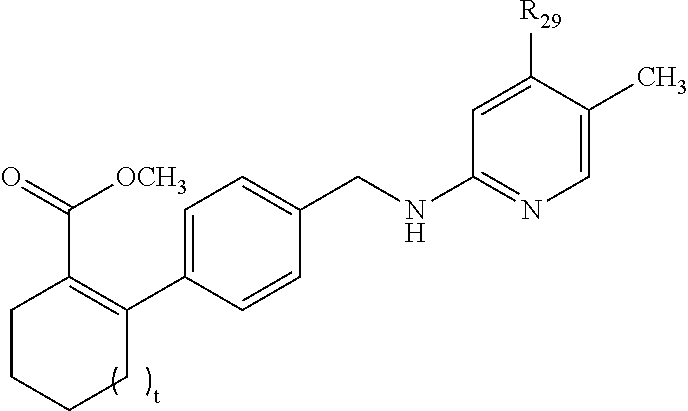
C1CCCC(C2=CC=C(CNC3=NC=C(C)C([R29])=C3)C=C2)=C1C([OCH3])=O
